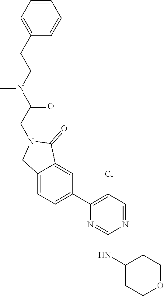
N1=CC(Cl)=C(C2=CC=C3C(=C2)C(=O)N(CC(N(CCC2=CC=CC=C2)C)=O)C3)N=C1NC1CCOCC1
